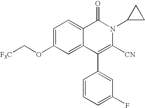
C1=C(OC[F3C])C=C2C(=C1)C(=O)N(C1CC1)C([CN])=C2C1=CC(F)=CC=C1
